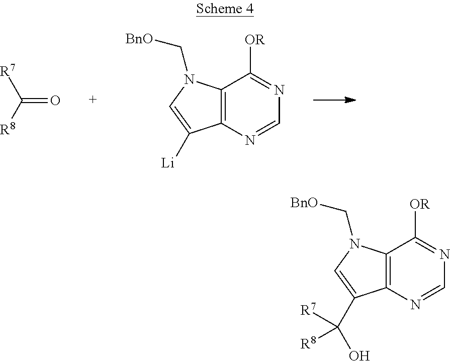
[R7]C([R8])=O.C12=C(N=CN=C1[OR])C([Li])=CN2C[BnO].C12=C(N=CN=C1[OR])C(C([R8])([R7])O)=CN2C[BnO]
